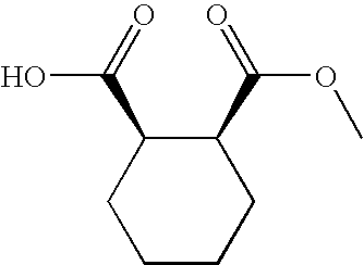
C1(C(=O)OC)C(C(=O)O)CCCC1
